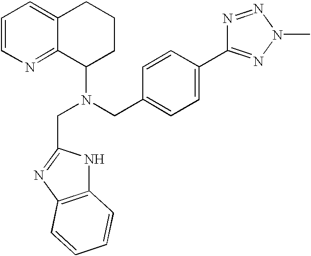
C1=CN=C2C(=C1)CCCC2N(CC1=NC2=C(N1)C=CC=C2)CC1=CC=C(C2=NN(C)N=N2)C=C1
